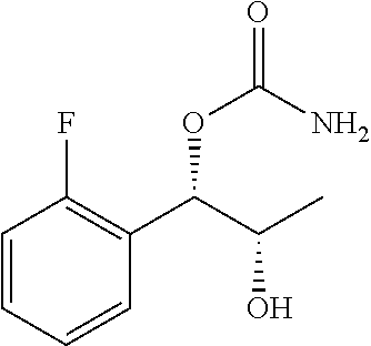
C1=CC=CC(C(C(C)O)OC(=O)N)=C1F
